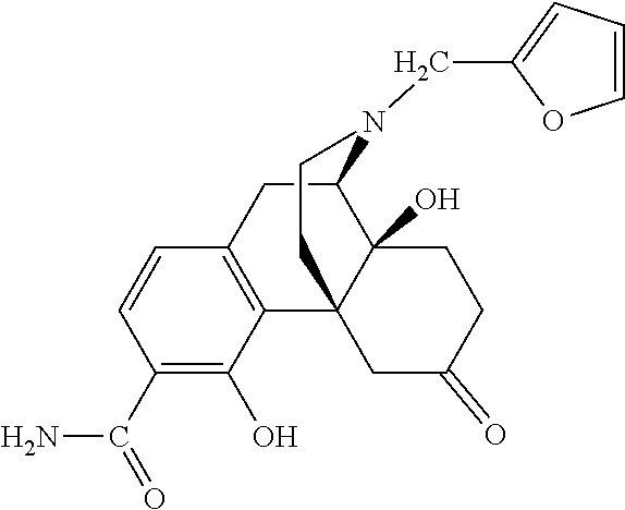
C1(C(=O)N)=C(O)C2=C(C=C1)CC1C3(O)C2(CC(=O)CC3)CCN1CC1=CC=CO1
